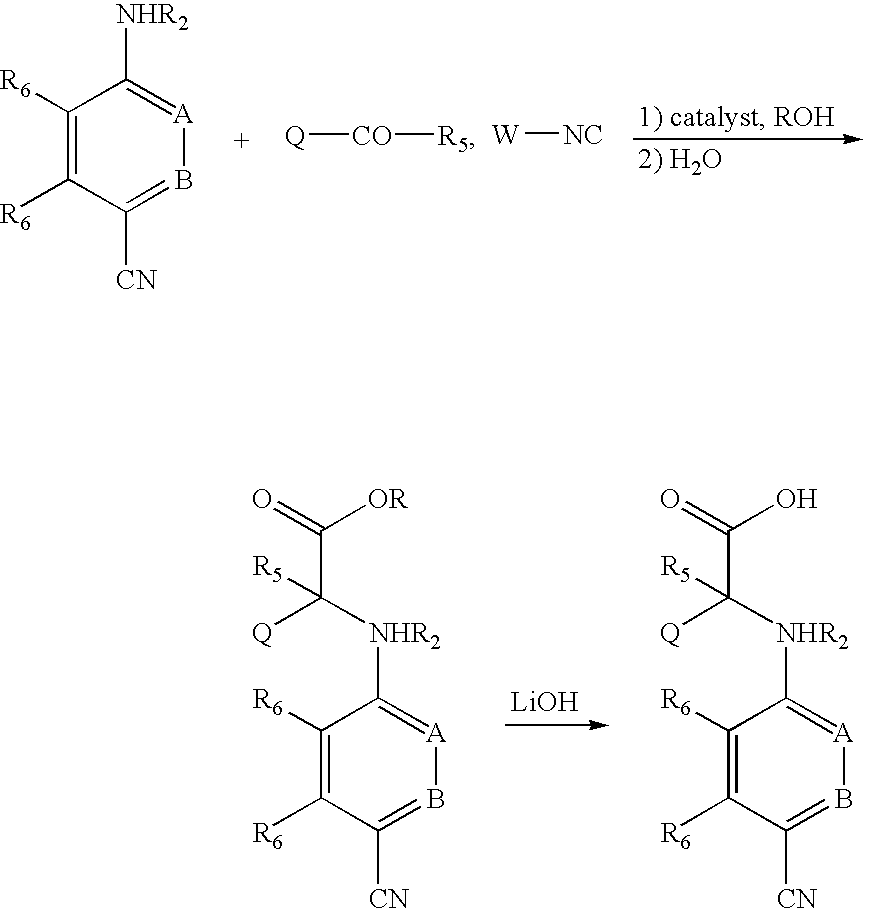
C1([R6])=C([R6])C([CN])=B[A]=C1[NHR2].[Q][CO][R5].[W][NC].C1([R6])=C([R6])C([CN])=B[A]=C1[NHR2]C(C(=O)[OR])([Q])[R5].[LiOH].C1([R6])=C([R6])C([CN])=B[A]=C1[NHR2]C(C(=O)O)([Q])[R5]
